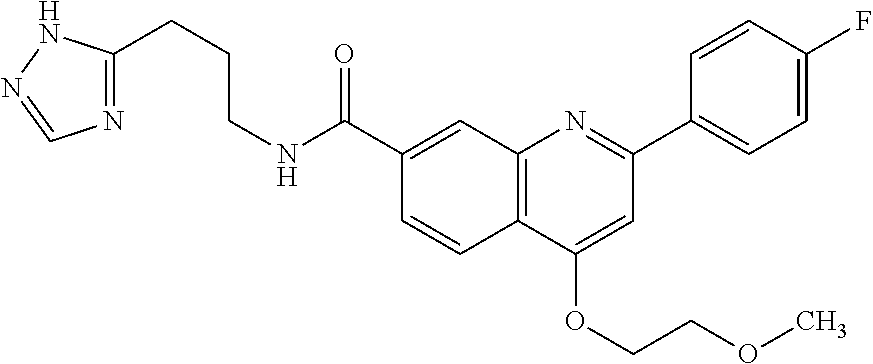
C1(C(NCCCC2=NC=NN2)=O)=CC2=C(C=C1)C(OCCOC)=CC(C1=CC=C(F)C=C1)=N2
